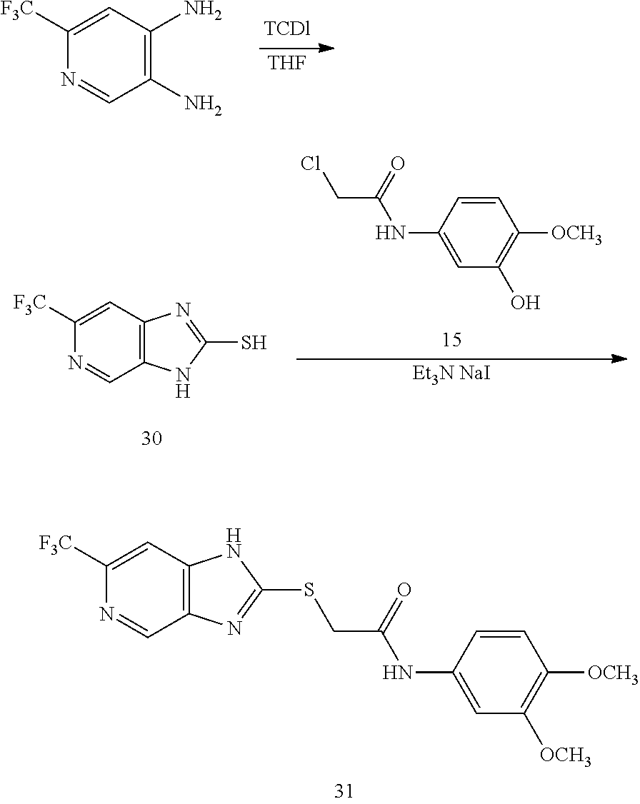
C1(N)=C(N)C=C([F3C])N=C1.[THF].C1=CC(NC(CCl)=O)=CC(O)=C1[OCH3].C12=C(C=C([F3C])N=C1)N=C(S)N2.[Et3N NaI].C12=C(C=C([F3C])N=C1)NC(SCC(NC1=CC([OCH3])=C([OCH3])C=C1)=O)=N2
